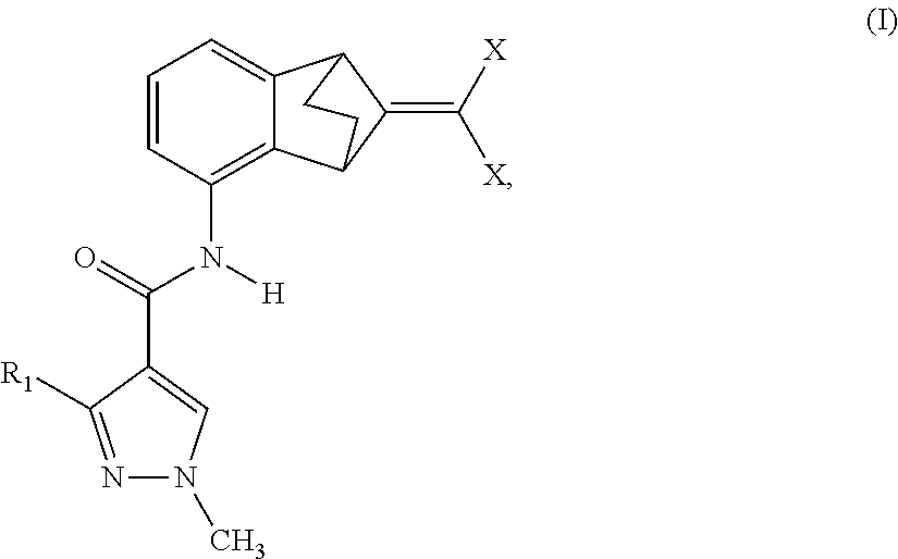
N1=C([R1])C(C(=O)N([H])C2=C3C(=CC=C2)C2C(=C([X])[X])C3CC2)=CN1C
